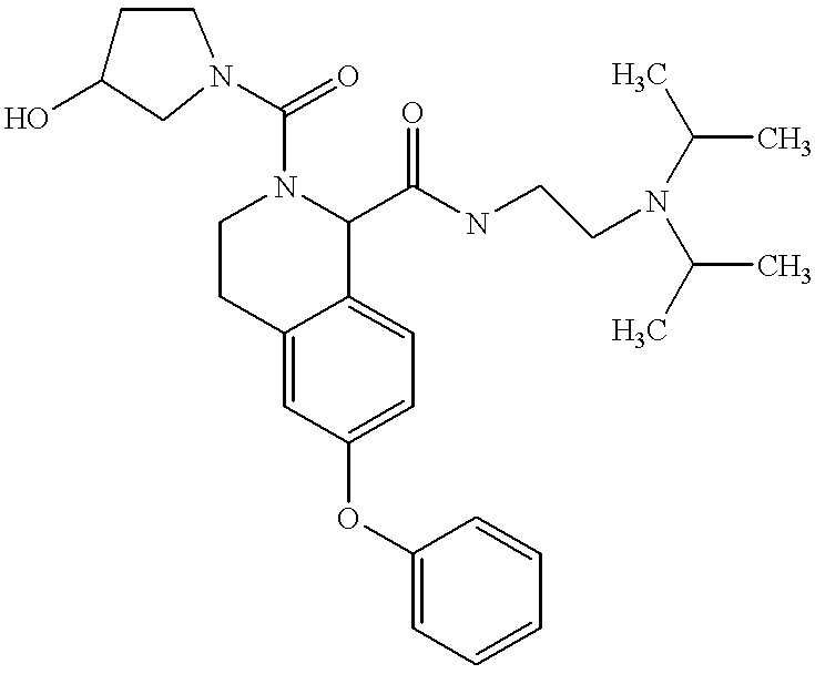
O(C1=CC=C2C(=C1)CCN(C(=O)N1CC(O)CC1)C2C(NCCN(C(C)C)C(C)C)=O)C1=CC=CC=C1
